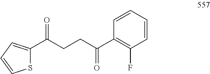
C1(C(CCC(C2=C(F)C=CC=C2)=O)=O)=CC=CS1
